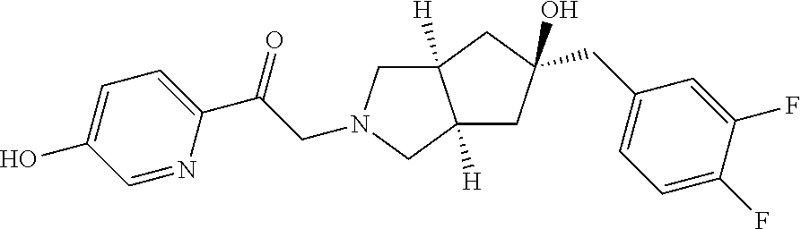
C(C(C1=CC=C(O)C=N1)=O)N1CC2([H])C([H])(C1)CC(CC1=CC=C(F)C(F)=C1)(O)C2
